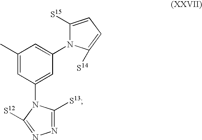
C1(C)=CC(N2C([S13])=NN=C2[S12])=CC(N2C([S15])=CC=C2[S14])=C1
